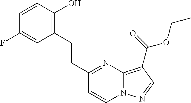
C1=CC(O)=C(CCC2=NC3=C(C(=O)OCC)C=NN3C=C2)C=C1F
